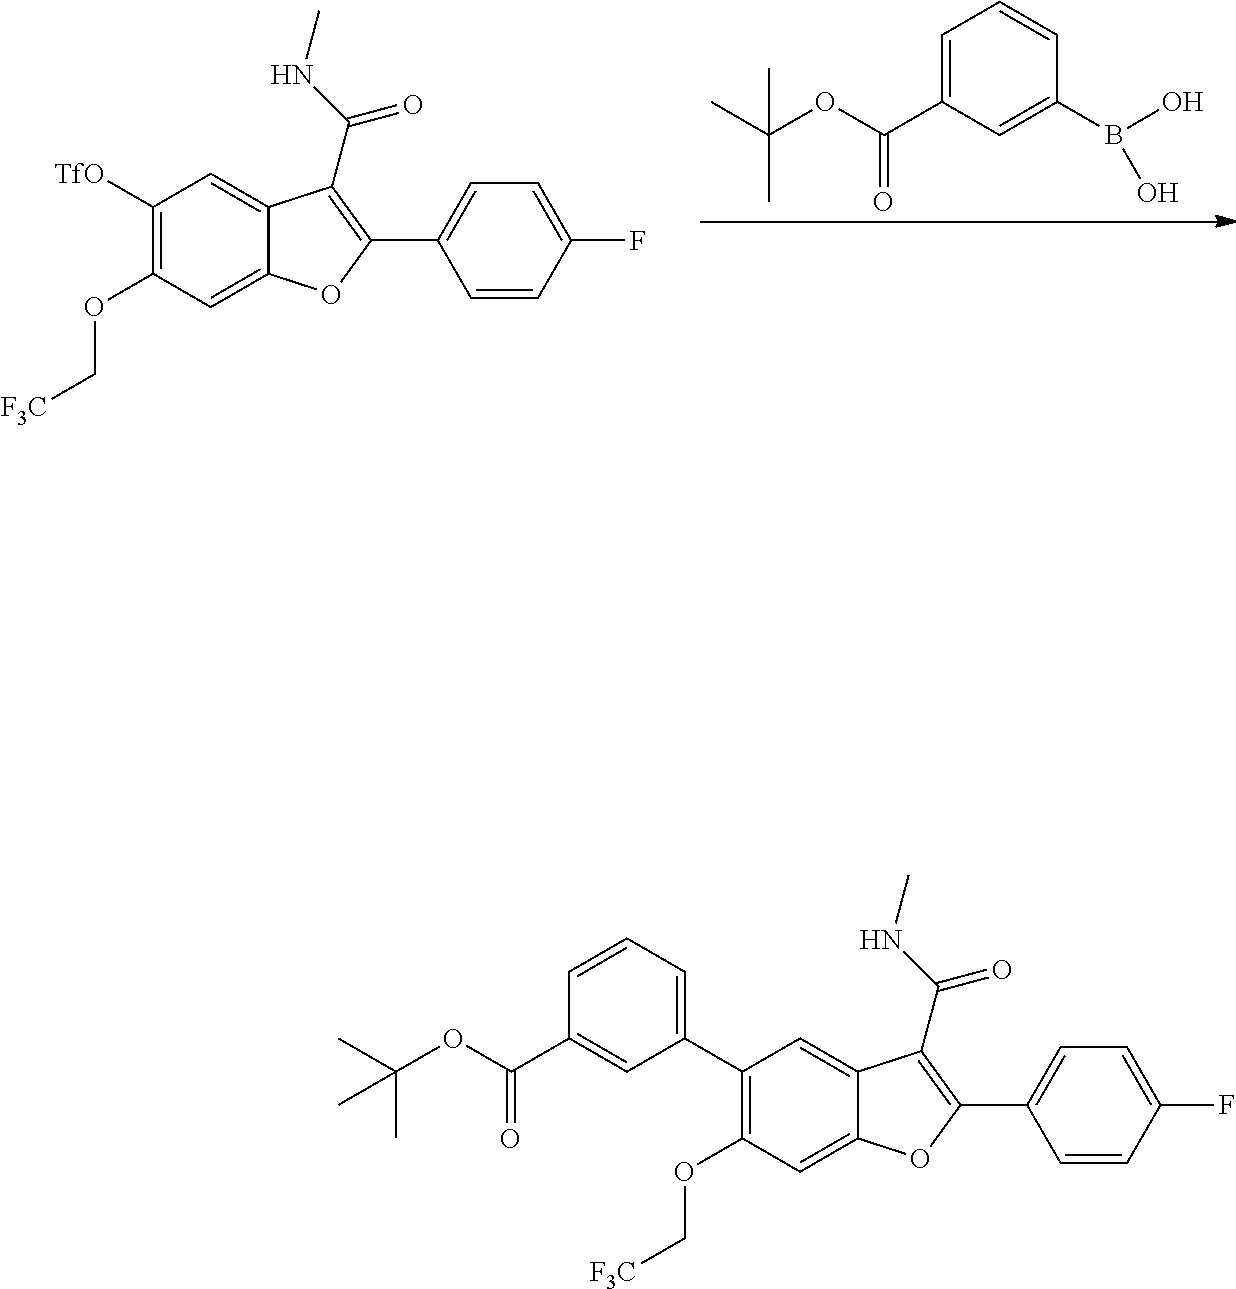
C1=C(C(OC(C)(C)C)=O)C=C(B(O)O)C=C1.C1([TfO])=C(OC[F3C])C=C2C(=C1)C(C(NC)=O)=C(C1=CC=C(F)C=C1)O2.C1(C2=CC=CC(C(OC(C)(C)C)=O)=C2)=C(OC[F3C])C=C2C(=C1)C(C(NC)=O)=C(C1=CC=C(F)C=C1)O2
